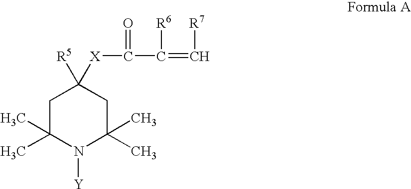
C1C(C)(C)N([Y])C(C)(C)CC1([R5])[X]C(C(=C[R7])[R6])=O
